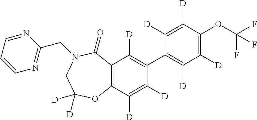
C12=C(C([D])=C([D])C(C3=C([D])C([D])=C(OC(F)(F)F)C([D])=C3[D])=C1[D])OC([D])([D])CN(CC1=NC=CC=N1)C2=O
